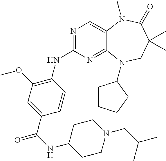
N1=C(NC2=C(OC)C=C(C(=O)NC3CCN(CC(C)C)CC3)C=C2)N=C2C(=C1)N(C)C(=O)C(C)(C)CN2C1CCCC1
